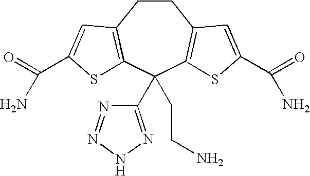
C1CC2=C(C(C3=NNN=N3)(CCN)C3=C1C=C(C(=O)N)S3)SC(C(=O)N)=C2
